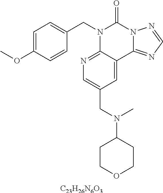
[C23H26N6O3].C1=C(OC)C=CC(CN2C3=NC=C(CN(C4CCOCC4)C)C=C3C3=NC=NN3C2=O)=C1
